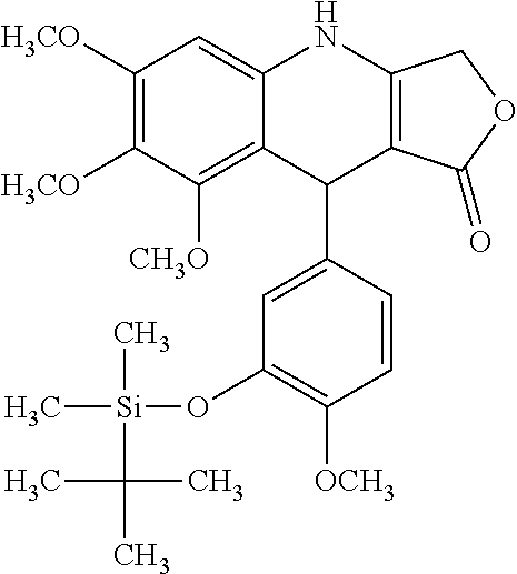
C1([H3CO])=C([H3CO])C([CH3O])=C2C(=C1)NC1=C(C2C2=CC(O[Si](C)(C)C(C)(C)C)=C([OCH3])C=C2)C(=O)OC1
